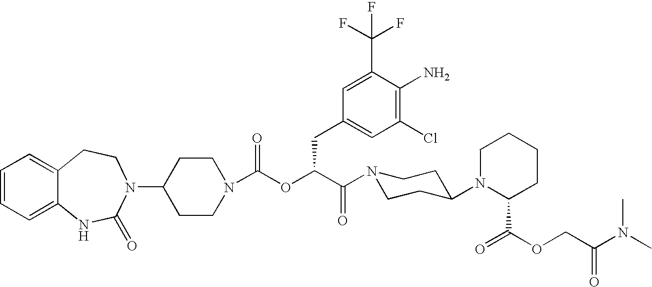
C1=CC=C2C(=C1)CCN(C1CCN(C(OC(C(N3CCC(N4C(C(=O)OCC(N(C)C)=O)CCCC4)CC3)=O)CC3=CC(Cl)=C(N)C(C(F)(F)F)=C3)=O)CC1)C(=O)N2
